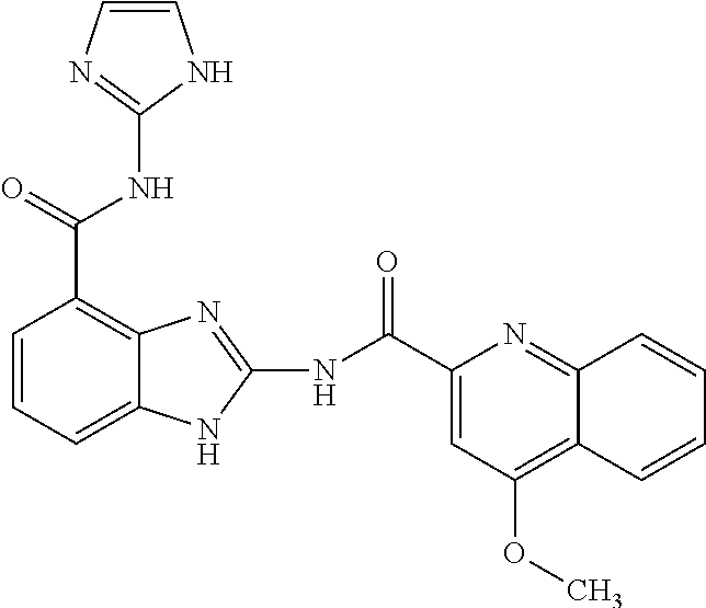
N(C(C1=C2C(=CC=C1)NC(NC(C1=CC(OC)=C3C(=N1)C=CC=C3)=O)=N2)=O)C1=NC=CN1
